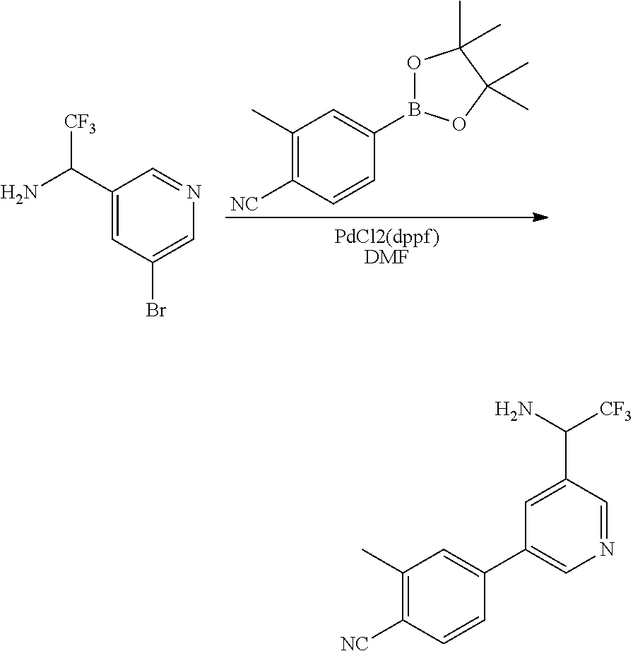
C1([NC])=C(C)C=C(B2OC(C)(C)C(C)(C)O2)C=C1.C1(C(N)[CF3])=CC(Br)=CN=C1.[PdCl2(dppf)DMF].C1([NC])=C(C)C=C(C2=CN=CC(C(N)[CF3])=C2)C=C1
